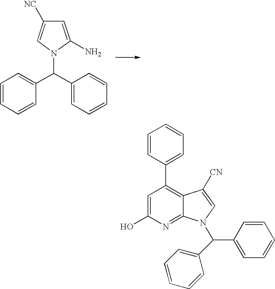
C1(C(C2=CC=CC=C2)N2C(N)=CC([NC])=C2)=CC=CC=C1.C1=C(O)N=C2C(=C1C1=CC=CC=C1)C([CN])=CN2C(C1=CC=CC=C1)C1=CC=CC=C1
